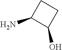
C1(N)C(O)CC1
